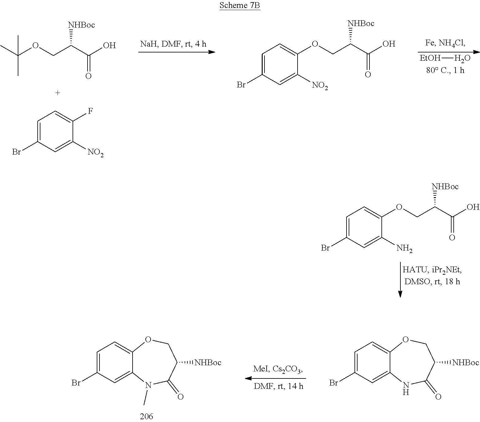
[EtOH]O.CC(OCC(C(O)=O)[NHBoc])(C)C.C1=C(Br)C=C([NO2])C(F)=C1.O(CC(C(O)=O)[NHBoc])C1=CC=C(Br)C=C1[NO2].O(CC(C(O)=O)[NHBoc])C1=CC=C(Br)C=C1N.C1=C2OCC([NHBoc])C(=O)N(C)C2=CC(Br)=C1.C1=C2OCC([NHBoc])C(=O)NC2=CC(Br)=C1
